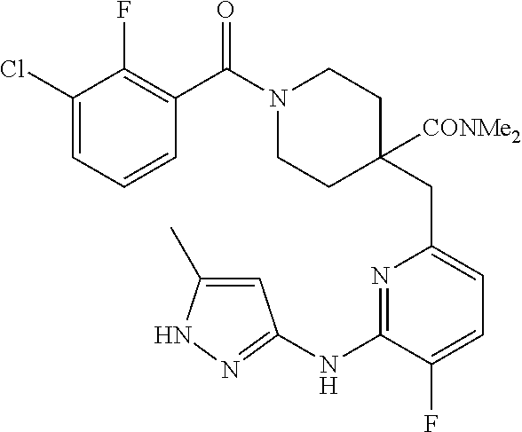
C1(Cl)=CC=CC(C(=O)N2CCC(CC3=CC=C(F)C(NC4=NNC(C)=C4)=N3)([CONMe2])CC2)=C1F
